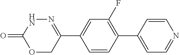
N1C(=O)OCC(C2=CC(F)=C(C3=CC=NC=C3)C=C2)=N1
